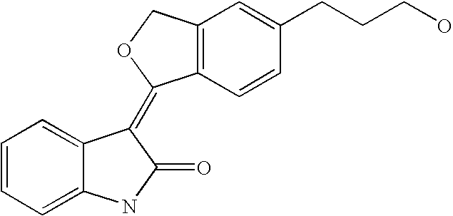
C12=C(C=C(CCCO)C=C1)COC2=C1C2=CC=CC=C2NC1=O
